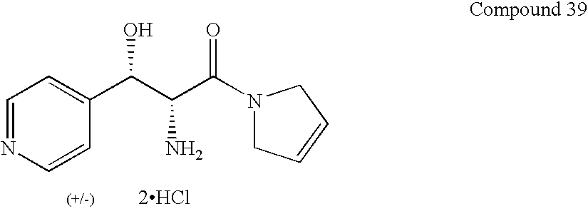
[2HCl].C1=NC=CC(C(C(C(=O)N2CC=CC2)N)O)=C1
